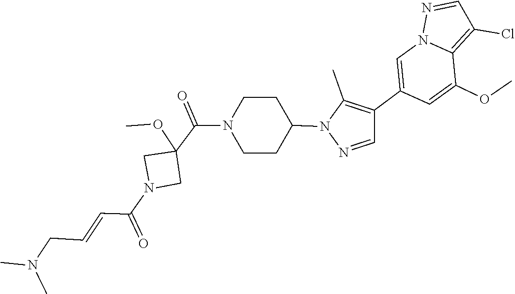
C(C=CC(N1CC(OC)(C(N2CCC(N3N=CC(C4=CN5N=CC(Cl)=C5C(OC)=C4)=C3C)CC2)=O)C1)=O)N(C)C
